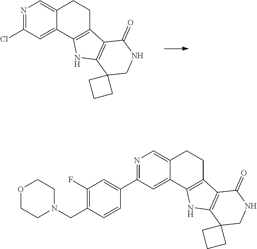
ClC1=NC=C2C(=C1)C1=C(CC2)C2=C(N1)C1(CNC2=O)CCC1.N1(CC2=C(F)C=C(C3=NC=C4C(=C3)C3=C(CC4)C4=C(N3)C3(CNC4=O)CCC3)C=C2)CCOCC1
